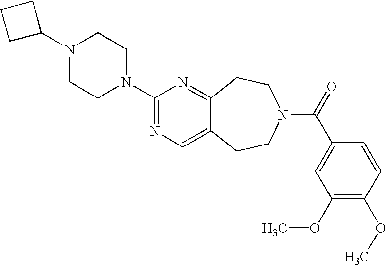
C1C(N2CCN(C3=NC=C4C(=N3)CCN(C(=O)C3=CC(OC)=C(OC)C=C3)CC4)CC2)CC1
